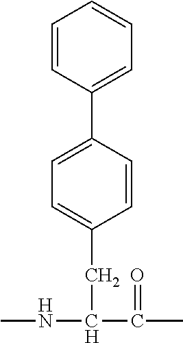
C1=CC(C2=CC=C(CC(NC)C(=O)C)C=C2)=CC=C1
